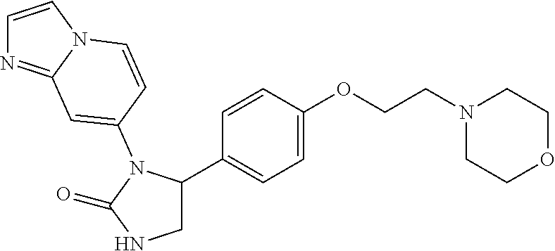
C1NC(=O)N(C2=CC3=NC=CN3C=C2)C1C1=CC=C(OCCN2CCOCC2)C=C1
